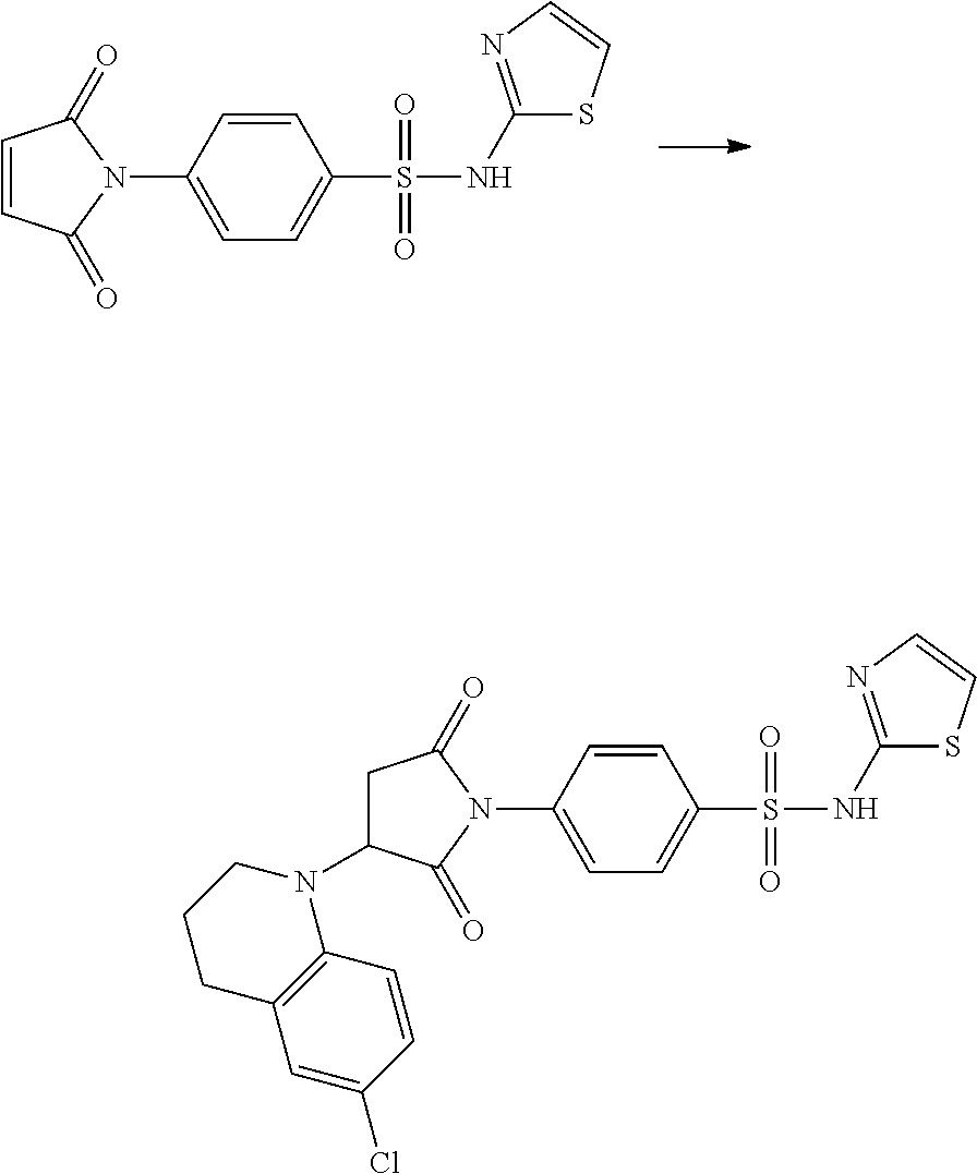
C1=CC(N2C(=O)C=CC2=O)=CC=C1S(NC1=NC=CS1)(=O)=O.C1=CC(N2C(=O)C(N3C4=C(CCC3)C=C(Cl)C=C4)CC2=O)=CC=C1S(NC1=NC=CS1)(=O)=O
